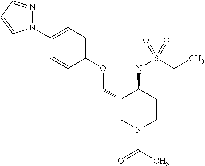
N1(C2=CC=C(OCC3CN(C(C)=O)CCC3NS(CC)(=O)=O)C=C2)N=CC=C1
